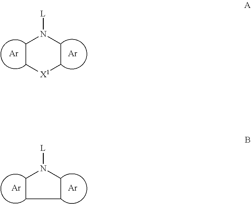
C1C[X1]CCN1[L].[Ar].[Ar].C1CCCN1[L].[Ar].[Ar]
